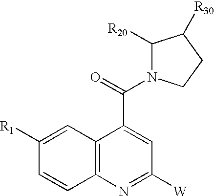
C12=C(N=C([W])C=C1C(=O)N1C([R20])C([R30])CC1)C=CC([R1])=C2
